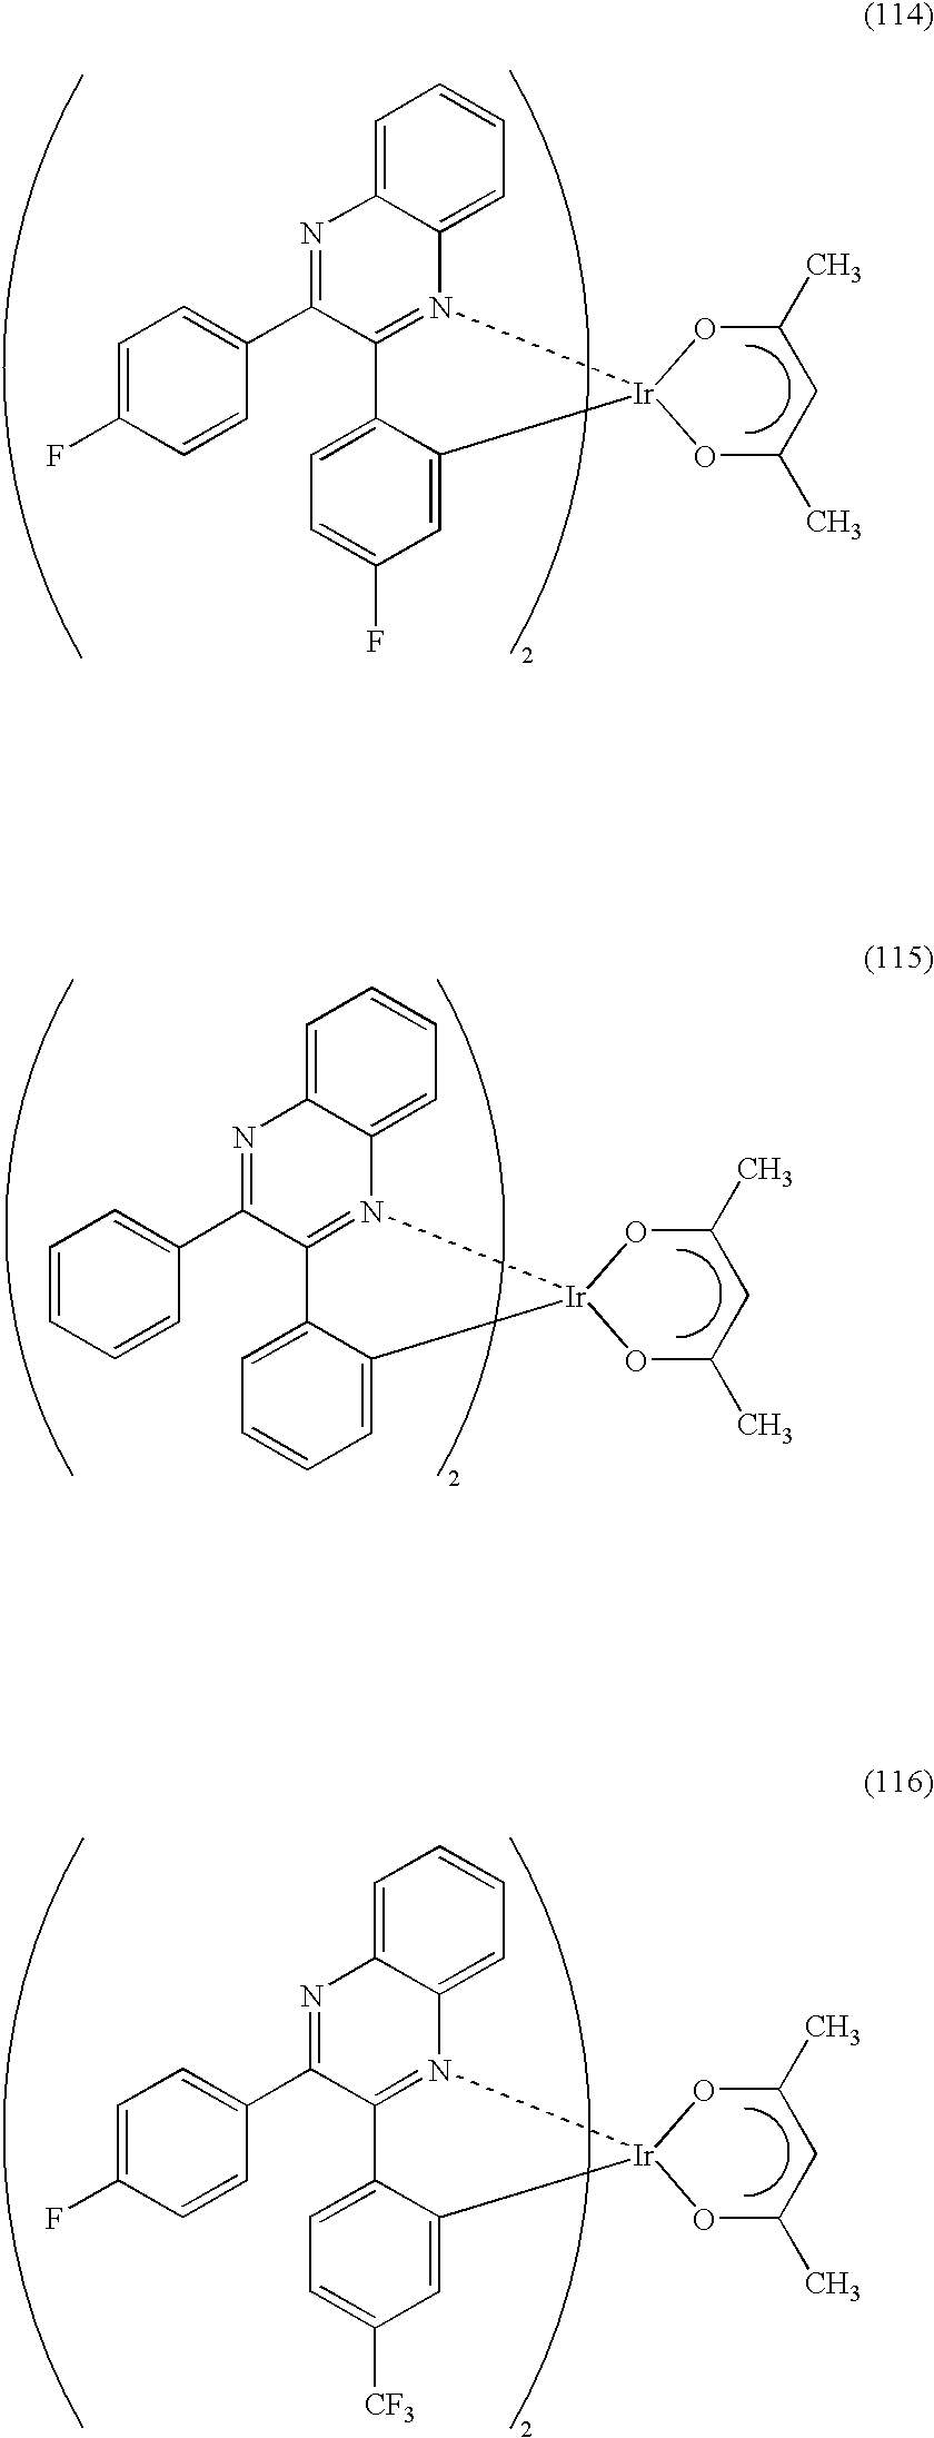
C1=C(F)C=C2C(=C1)C1=N(C3=CC=CC=C3N=C1C1=CC=C(F)C=C1)[Ir]21OC(C)CC(C)O1.C1=CC=C2C(=C1)C1=N(C3=CC=CC=C3N=C1C1=CC=CC=C1)[Ir]21OC(C)CC(C)O1.C1=C([CF3])C=C2C(=C1)C1=N(C3=CC=CC=C3N=C1C1=CC=C(F)C=C1)[Ir]21OC(C)CC(C)O1
